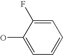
OC1=CC=CC=C1F
